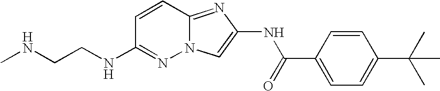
CNCCNC1=NN2C(=NC(NC(C3=CC=C(C(C)(C)C)C=C3)=O)=C2)C=C1
